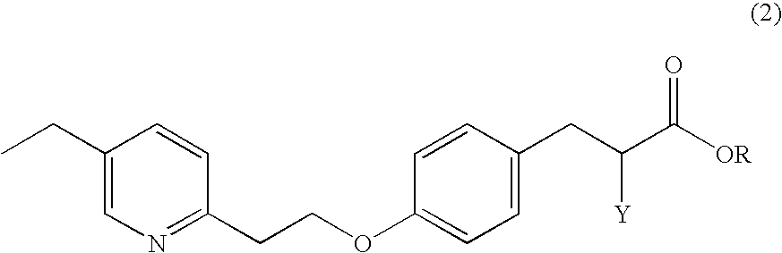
C1(CCOC2=CC=C(CC([Y])C([OR])=O)C=C2)=NC=C(CC)C=C1
